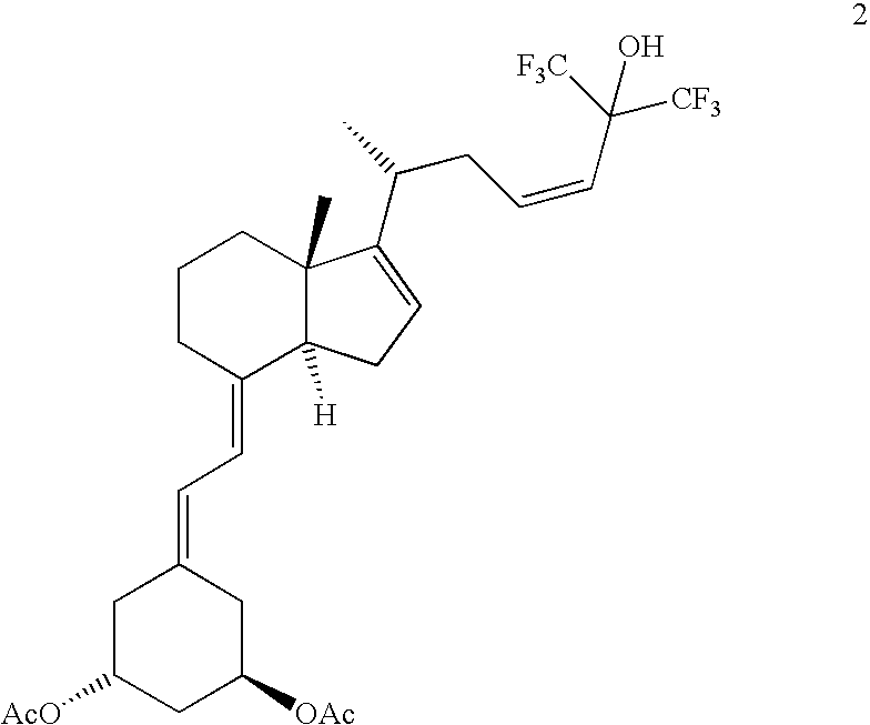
C1CC(=CC=C2CC([AcO])CC([OAc])C2)C2([H])C(C)(C1)C(C(CC=CC([CF3])([F3C])O)C)=CC2
